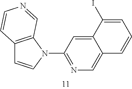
C1(I)=CC=CC2=CN=C(N3C4=C(C=C3)C=CN=C4)C=C12
